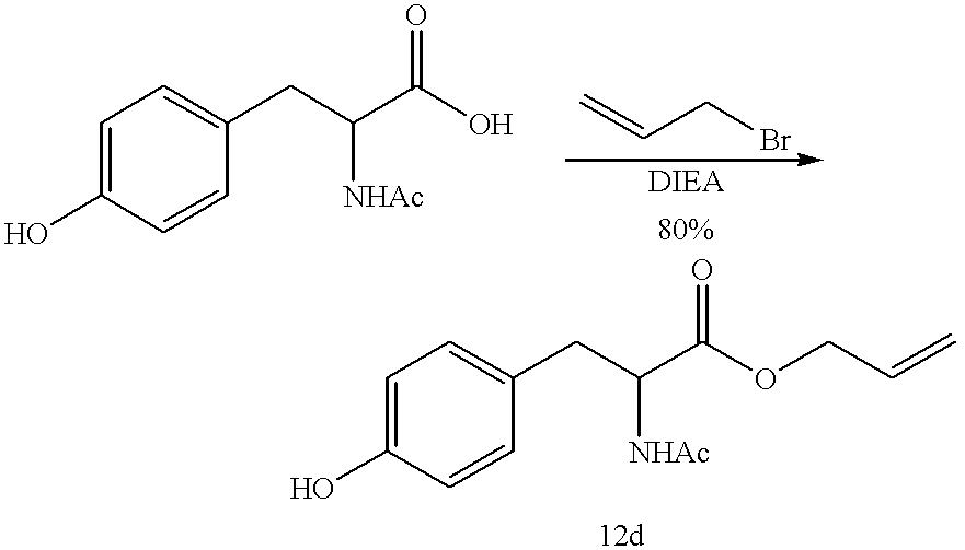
OC1=CC=C(CC(C(O)=O)[NHAc])C=C1.C=CCBr.OC1=CC=C(CC(C(OCC=C)=O)[NHAc])C=C1
